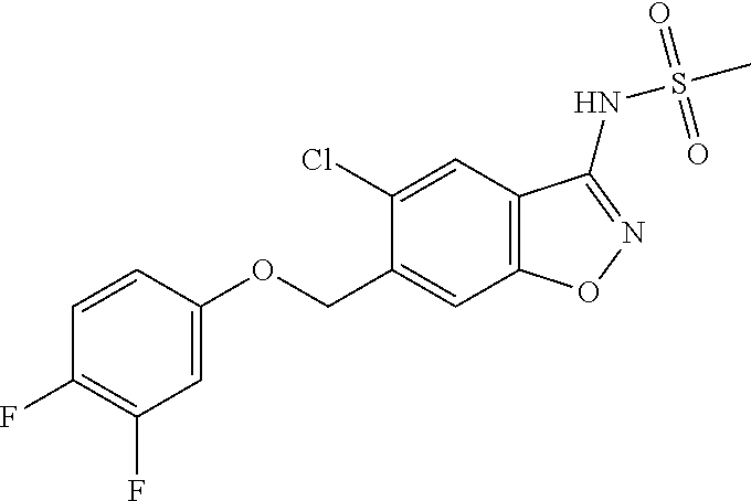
C1(Cl)=CC2=C(C=C1COC1=CC(F)=C(F)C=C1)ON=C2NS(C)(=O)=O
